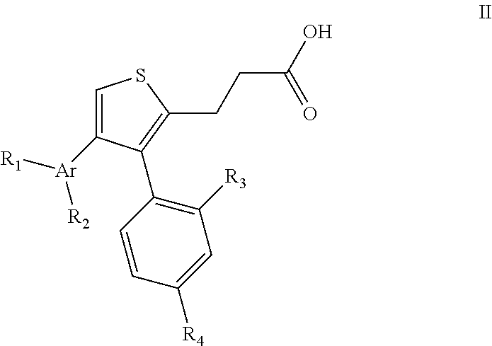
C1=C([Ar]([R1])[R2])C(C2=C([R3])C=C([R4])C=C2)=C(CCC(O)=O)S1
